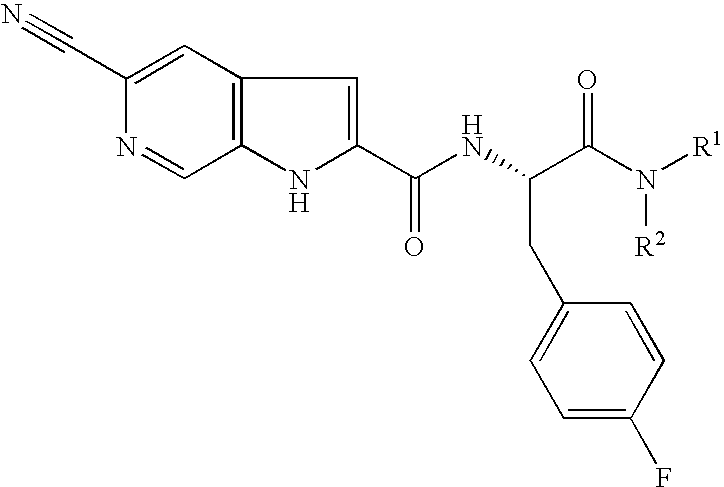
C1(C#N)=CC2=C(C=N1)NC(C(NC(C(N([R1])[R2])=O)CC1=CC=C(F)C=C1)=O)=C2
